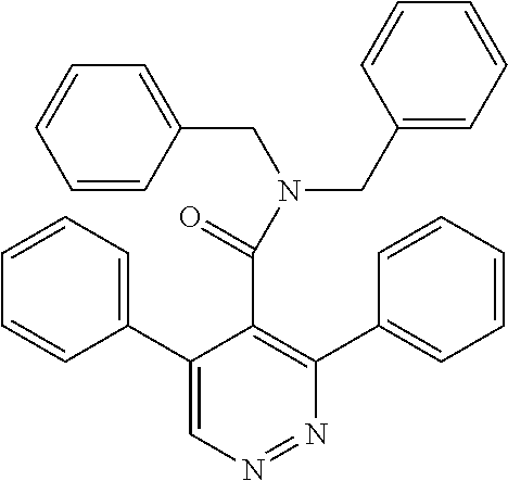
N1=NC(C2=CC=CC=C2)=C(C(N(CC2=CC=CC=C2)CC2=CC=CC=C2)=O)C(C2=CC=CC=C2)=C1
